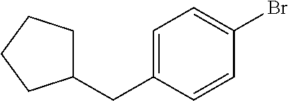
C1=C(CC2CCCC2)C=CC(Br)=C1
